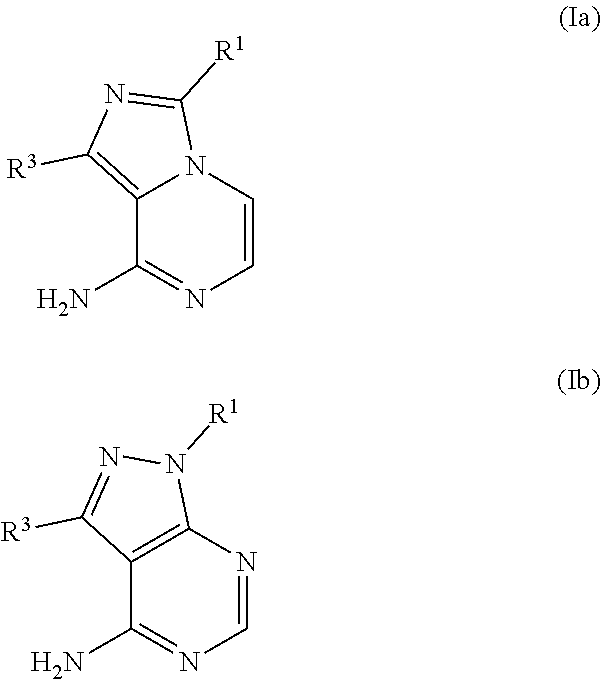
C1=CN2C(=C([R3])N=C2[R1])C(N)=N1.C1=NC2=C(C(N)=N1)C([R3])=NN2[R1]
